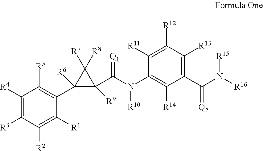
C1([R4])=C([R3])C([R2])=C([R1])C(C2([R6])C(C(N(C3=C([R14])C(C(=[Q2])N([R15])[R16])=C([R13])C([R12])=C3[R11])[R10])=[Q1])([R9])C2([R7])[R8])=C1[R5]
